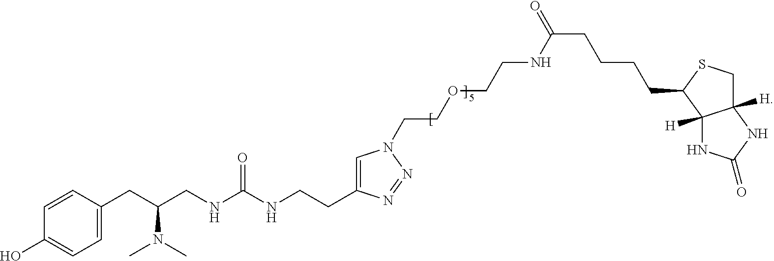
C1=C(CC(N(C)C)CNC(=O)NCCC2=CN(CCOCCNC(CCCCC3C4([H])C([H])(CS3)NC(=O)N4)=O)N=N2)C=CC(O)=C1
